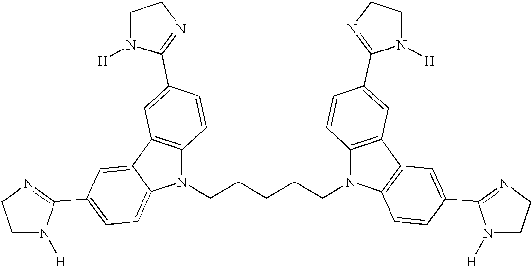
N1(CCCCCN2C3=C(C=C(C4=NCCN4[H])C=C3)C3=C2C=CC(C2=NCCN2[H])=C3)C2=C(C3=CC(C4=NCCN4[H])=CC=C13)C=C(C1=NCCN1[H])C=C2
